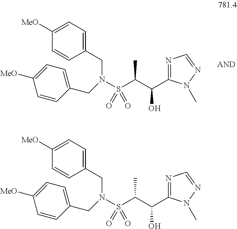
C1=CC(CN(S(C(C(C2=NC=NN2C)O)C)(=O)=O)CC2=CC=C([MeO])C=C2)=CC=C1[MeO].C1=CC(CN(S(C(C(C2=NC=NN2C)O)C)(=O)=O)CC2=CC=C([MeO])C=C2)=CC=C1[MeO]
